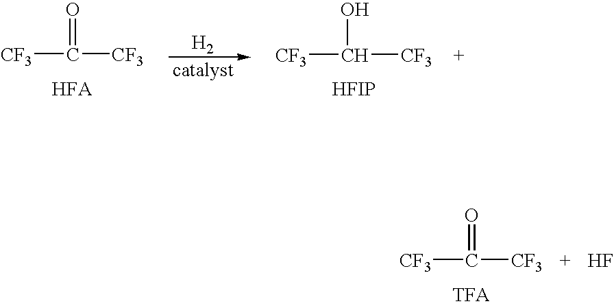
[CF3]C([CF3])=O.[H2].[CF3]C([CF3])O.[HFIP].[CF3]C([CF3])=O.F
